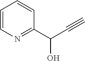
C1=CN=C(C(O)C#C)C=C1
